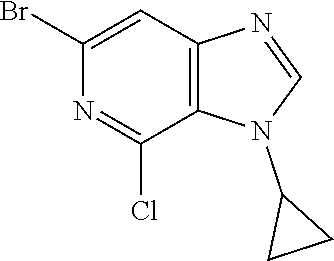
C1=C(Br)N=C(Cl)C2=C1N=CN2C1CC1
